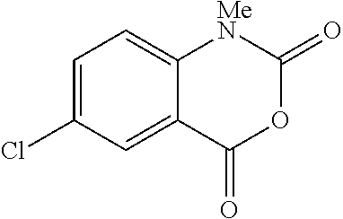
C1=C(Cl)C=C2C(=C1)[MeN]C(=O)OC2=O
